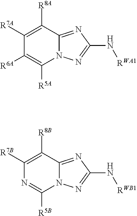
C1([R7A])=C([R8A])C2=NC(N[RWA1])=NN2C([R5A])=C1[R6A].C1([R7B])=C([R8B])C2=NC(N[RWB1])=NN2C([R5B])=N1
